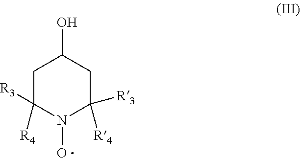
C1C([R4])([R3])N(O)C([R4])([R3])CC1O
